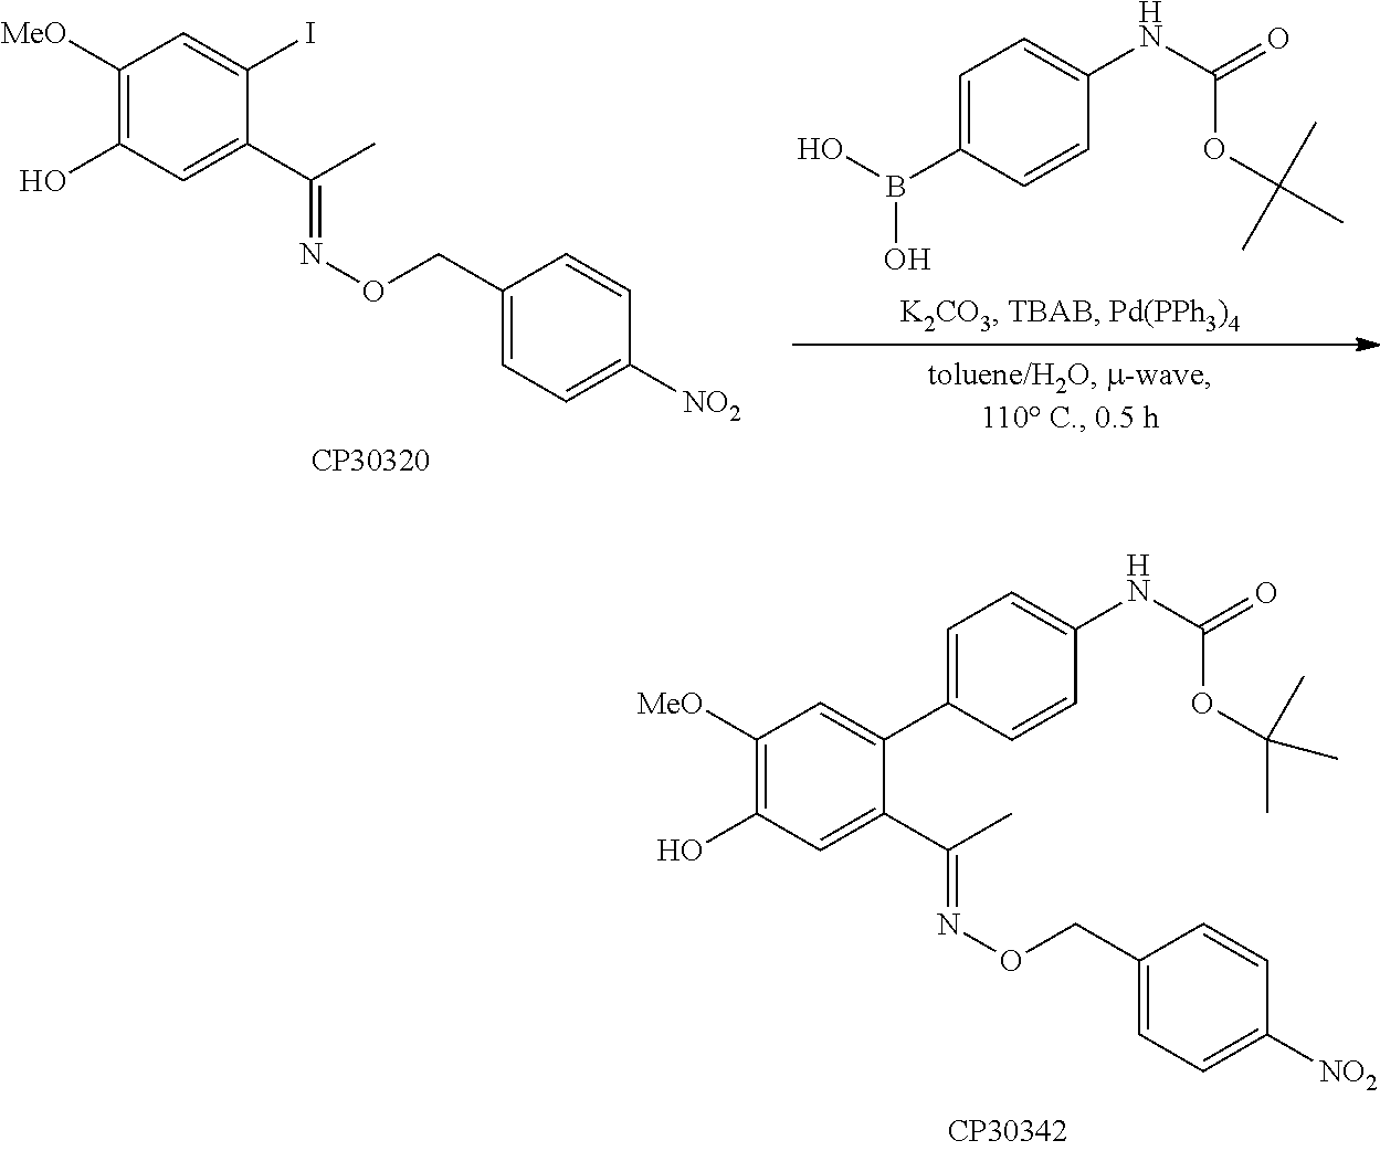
C1([MeO])=C(O)C=C(C(=NOCC2=CC=C([NO2])C=C2)C)C(I)=C1.OB(C1=CC=C(NC(=O)OC(C)(C)C)C=C1)O.C1([MeO])=C(O)C=C(C(=NOCC2=CC=C([NO2])C=C2)C)C(C2=CC=C(NC(=O)OC(C)(C)C)C=C2)=C1
